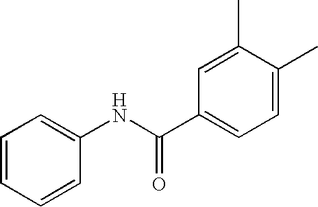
C1=CC=CC(NC(C2=CC=C(C)C(C)=C2)=O)=C1
